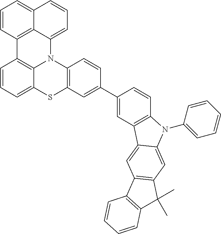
C1=CC=C2C3=C1C1=C4C(=CC=CC4=CC=C1)N3C1=C(C=C(C3=CC4=C(C=C3)N(C3=CC=CC=C3)C3=CC5=C(C=C43)C3=C(C5(C)C)C=CC=C3)C=C1)S2
